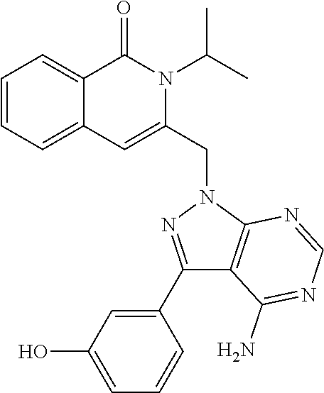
C1=CC=C2C(=C1)C(=O)N(C(C)C)C(CN1C3=C(C(N)=NC=N3)C(C3=CC(O)=CC=C3)=N1)=C2
